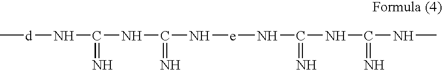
C[d]NC(NC(=N)N[e]NC(=N)NC(=N)NC)=N
